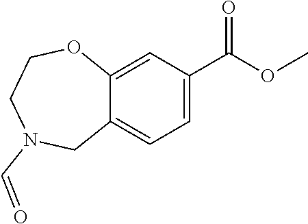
C12=CC=C(C(OC)=O)C=C1OCCN(C=O)C2
